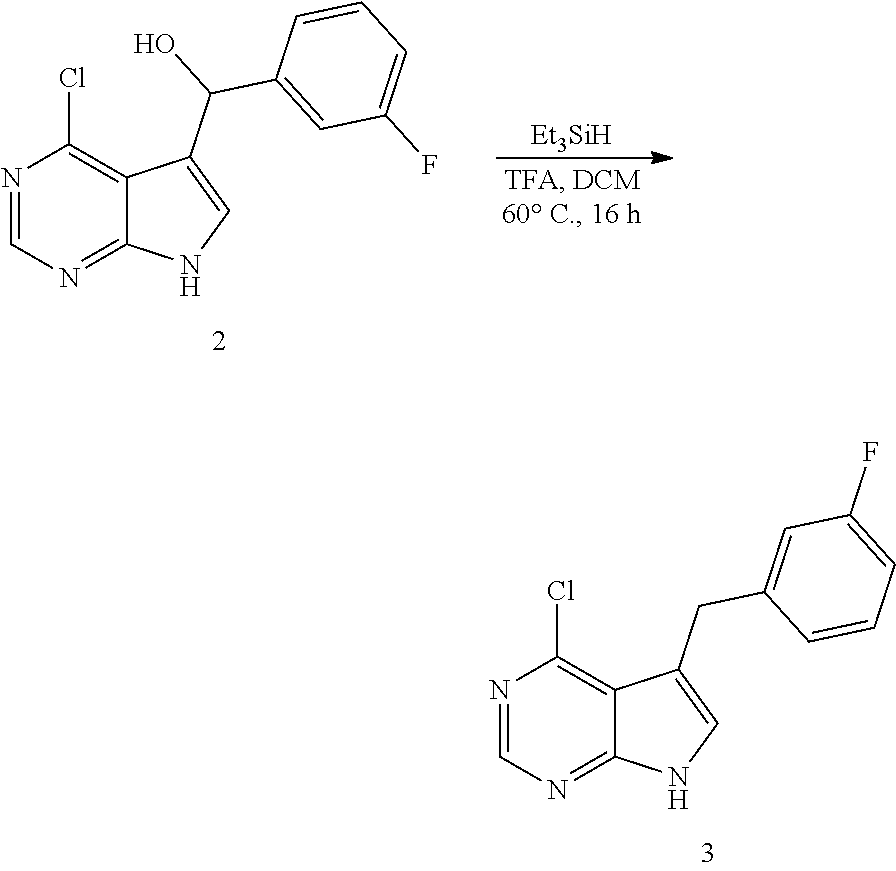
N1=CN=C2C(=C1Cl)C(C(C1=CC(F)=CC=C1)O)=CN2.[Et3SiH].N1=CN=C2C(=C1Cl)C(CC1=CC(F)=CC=C1)=CN2
